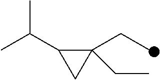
C1(CC)(CC)C(C(C)C)C1
